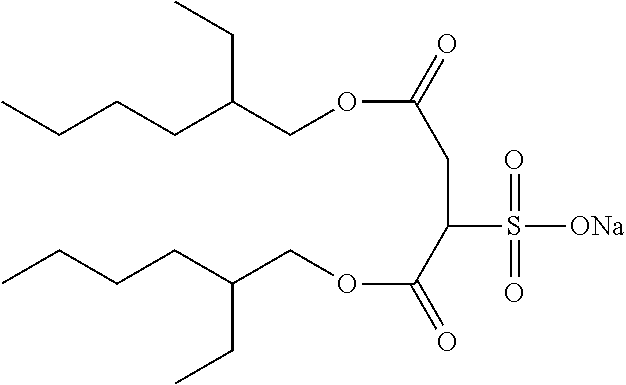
CCCCC(COC(=O)CC(S([ONa])(=O)=O)C(OCC(CCCC)CC)=O)CC
